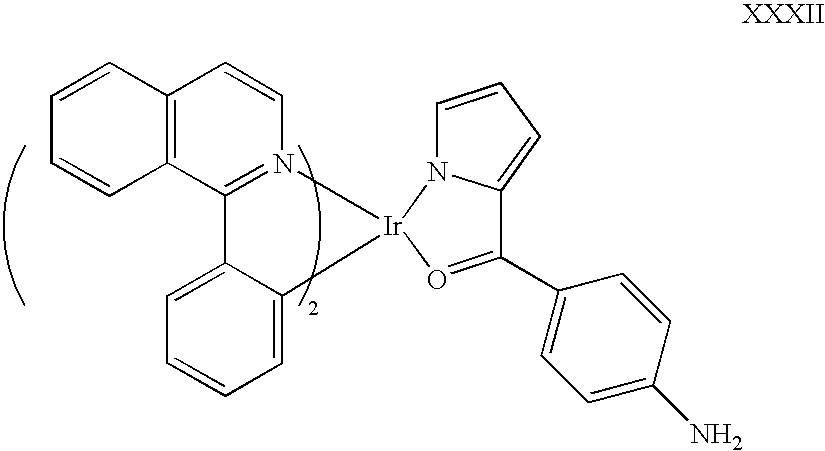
C1=CC2=C(C=C1)C=CN1=C2C2=CC=CC=C2[Ir]12N1C=CC=C1C(C1=CC=C(N)C=C1)=O2
